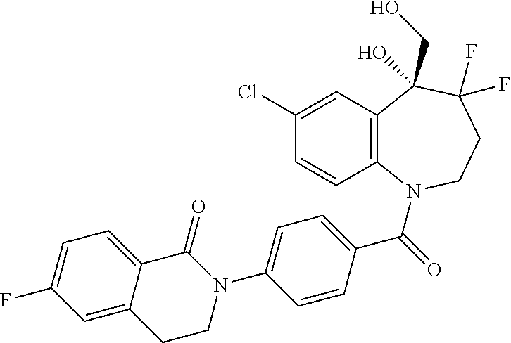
C12=C(N(C(=O)C3=CC=C(N4C(=O)C5=CC=C(F)C=C5CC4)C=C3)CCC(F)(F)C1(CO)O)C=CC(Cl)=C2
